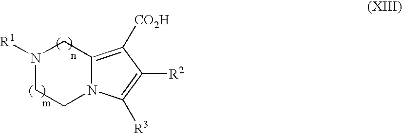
N1([R1])CCN2C(=C([CO2H])C([R2])=C2[R3])C1
